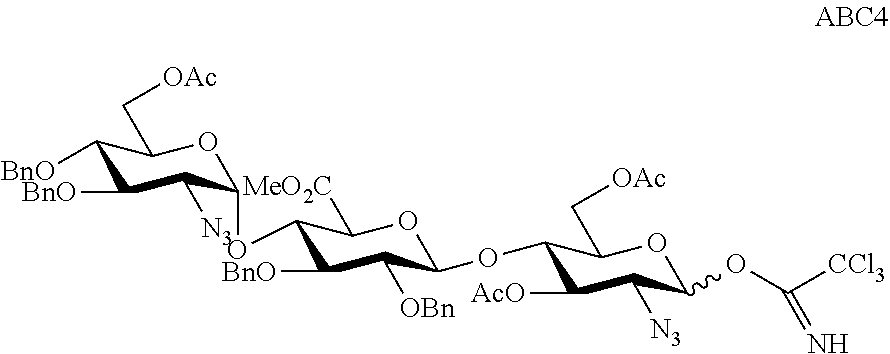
C1([BnO])C([BnO])C([N3])C(OC2C([BnO])C([OBn])C(OC3C([AcO])C([N3])C(OC([CCl3])=N)OC3C[OAc])OC2[MeO2C])OC1C[OAc]
